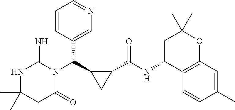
CC1(C)NC(=N)N(C(C2CC2C(NC2C3=C(OC(C)(C)C2)C=C(C)C=C3)=O)C2=CN=CC=C2)C(=O)C1
